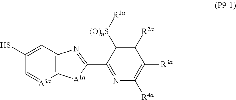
C1(S)=CC2=C([A3a]=C1)[A1a]C(C1=NC([R4a])=C([R3a])C([R2a])=C1[(O)nS][R1a])=N2
